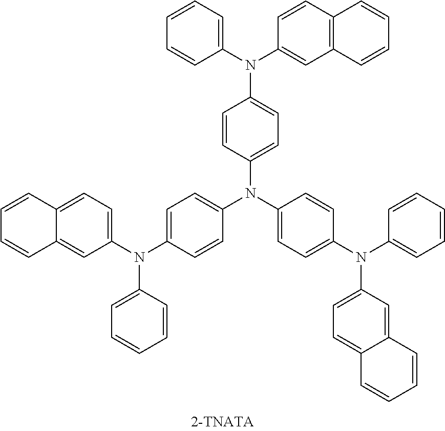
C1(N(C2=CC3=C(C=C2)C=CC=C3)C2=CC=C(N(C3=CC=C(N(C4=CC=CC=C4)C4=CC=C5C(=C4)C=CC=C5)C=C3)C3=CC=C(N(C4=CC=C5C(=C4)C=CC=C5)C4=CC=CC=C4)C=C3)C=C2)=CC=CC=C1
